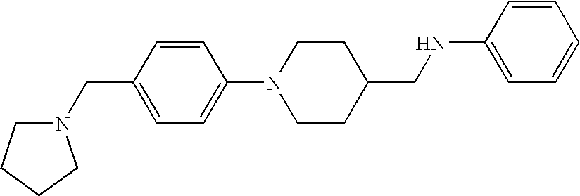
N(CC1CCN(C2=CC=C(CN3CCCC3)C=C2)CC1)C1=CC=CC=C1
